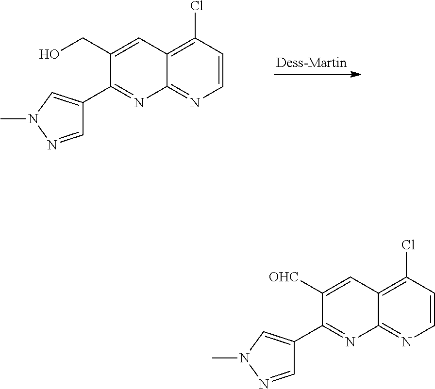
C1=CC(Cl)=C2C(=N1)N=C(C1=CN(C)N=C1)C(CO)=C2.C1=CC(Cl)=C2C(=N1)N=C(C1=CN(C)N=C1)C([OHC])=C2
